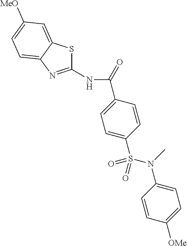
C1(NC(=O)C2=CC=C(S(N(C3=CC=C([OMe])C=C3)C)(=O)=O)C=C2)=NC2=CC=C([MeO])C=C2S1
